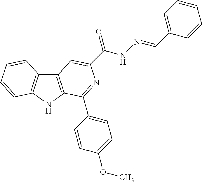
C12=C(NC3=C1C=CC=C3)C(C1=CC=C(OC)C=C1)=NC(C(=O)NN=CC1=CC=CC=C1)=C2
